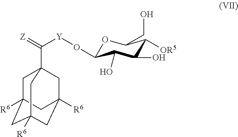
C1C2([R6])CC3([R6])CC([R6])(CC1(C(=[Z])[Y]OC1OC(CO)C([OR5])C(O)C1O)C3)C2
